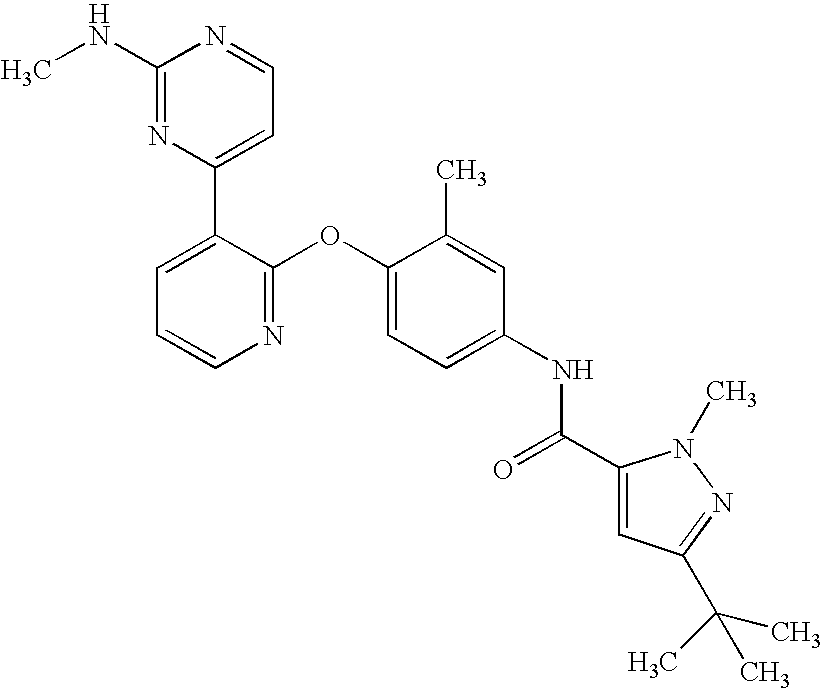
C1(NC)=NC(C2=CC=CN=C2OC2=CC=C(NC(=O)C3=CC(C(C)(C)C)=NN3C)C=C2C)=CC=N1
